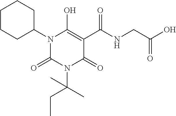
C1CCC(N2C(=O)N(C(CC)(C)C)C(=O)C(C(NCC(O)=O)=O)=C2O)CC1
